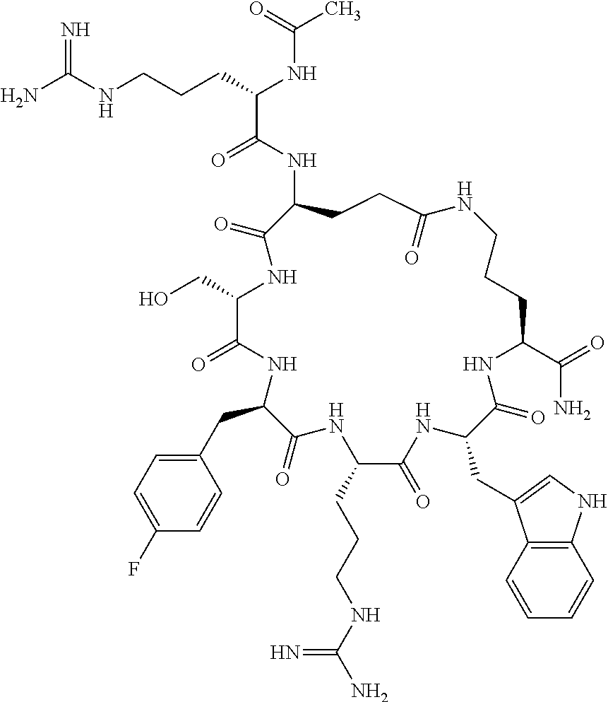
NC(NCCCC(NC(C)=O)C(=O)NC1CCC(=O)NCCCC(C(=O)N)NC(=O)C(CC2=CNC3=C2C=CC=C3)NC(=O)C(CCCNC(N)=N)NC(=O)C(CC2=CC=C(F)C=C2)NC(=O)C(CO)NC1=O)=N
